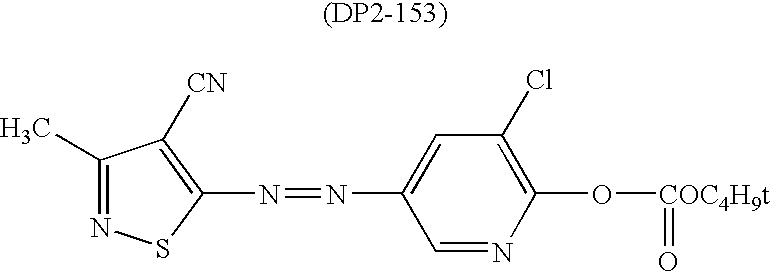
C1(C)=NSC(N=NC2=CC(Cl)=C(O[COC4H9t]=O)N=C2)=C1[CN]
